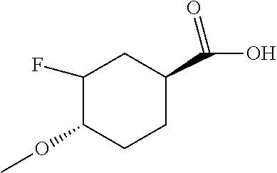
C1(F)C(OC)CCC(C(O)=O)C1
